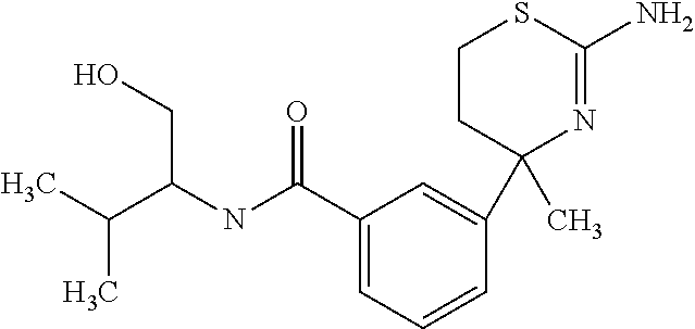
C1CC(C)(C2=CC(C(NC(C(C)C)CO)=O)=CC=C2)N=C(N)S1
